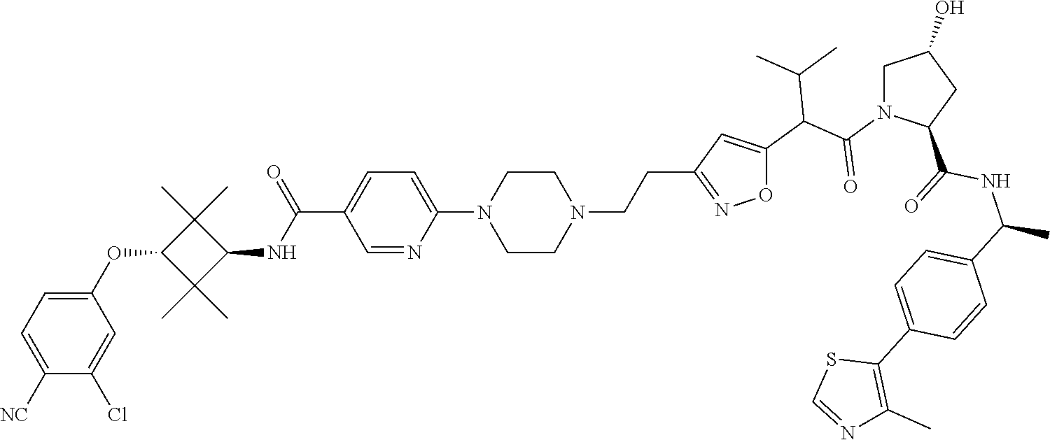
C1(OC2C(C)(C)C(NC(C3=CC=C(N4CCN(CCC5=NOC(C(C(N6C(C(=O)NC(C7=CC=C(C8=C(C)N=CS8)C=C7)C)CC(O)C6)=O)C(C)C)=C5)CC4)N=C3)=O)C2(C)C)=CC=C([NC])C(Cl)=C1
